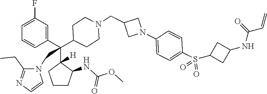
C1=C(F)C=C(C(C2([H])CCCC2NC(OC)=O)(C2CCN(CC3CN(C4=CC=C(S(=O)(=O)C5CC(NC(=O)C=C)C5)C=C4)C3)CC2)CN2C(CC)=NC=C2)C=C1
